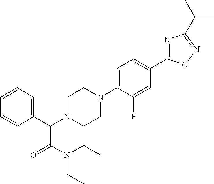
C1(C(N2CCN(C3=CC=C(C4=NC(C(C)C)=NO4)C=C3F)CC2)C(N(CC)CC)=O)=CC=CC=C1
